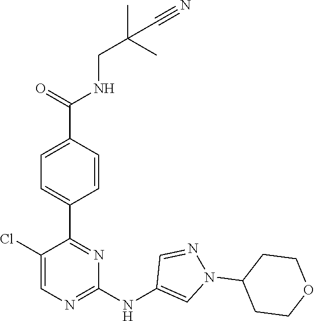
C1(C2=NC(NC3=CN(C4CCOCC4)N=C3)=NC=C2Cl)=CC=C(C(NCC(C)(C)C#N)=O)C=C1
